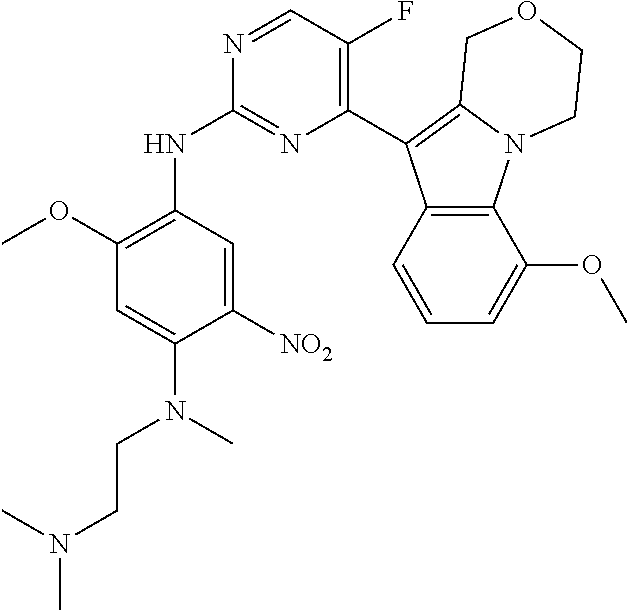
C1(C2=C3N(C4=C2C=CC=C4OC)CCOC3)=C(F)C=NC(NC2=C(OC)C=C(N(C)CCN(C)C)C([NO2])=C2)=N1
